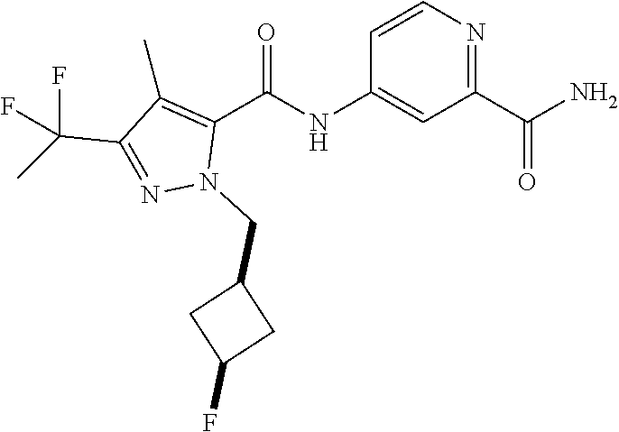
C1=CN=C(C(N)=O)C=C1NC(C1=C(C)C(C(C)(F)F)=NN1CC1CC(F)C1)=O
